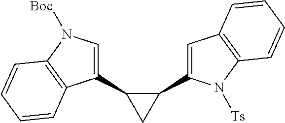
C1(C2CC2C2=CC3=C(N2[Ts])C=CC=C3)=CN([Boc])C2=C1C=CC=C2
